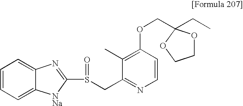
C1(C)=C(OCC2(CC)OCCO2)C=CN=C1CS(C1=NC2=CC=CC=C2[NNa]1)=O
